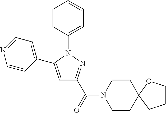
C1=CC(N2C(C3=CC=NC=C3)=CC(C(N3CCC4(OCCC4)CC3)=O)=N2)=CC=C1
